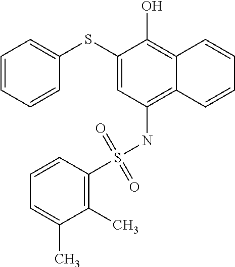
C1(SC2=CC=CC=C2)=CC(NS(C2=C(C)C(C)=CC=C2)(=O)=O)=C2C(=C1O)C=CC=C2
